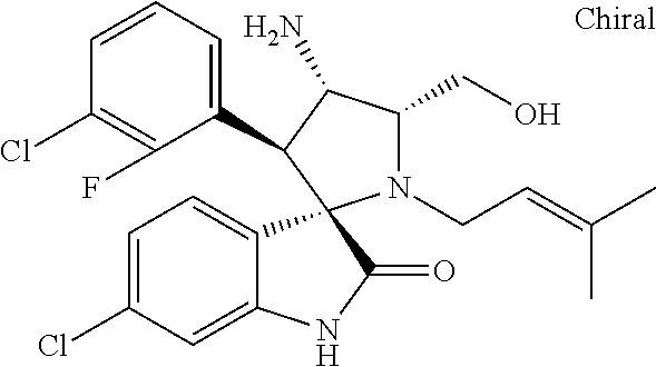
C1(Cl)=C(F)C(C2C(N)C(CO)N(CC=C(C)C)C23C2=CC=C(Cl)C=C2NC3=O)=CC=C1
